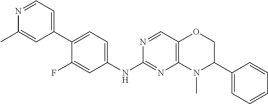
C1(C2=CC=NC(C)=C2)=CC=C(NC2=NC3=C(C=N2)OCC(C2=CC=CC=C2)N3C)C=C1F
